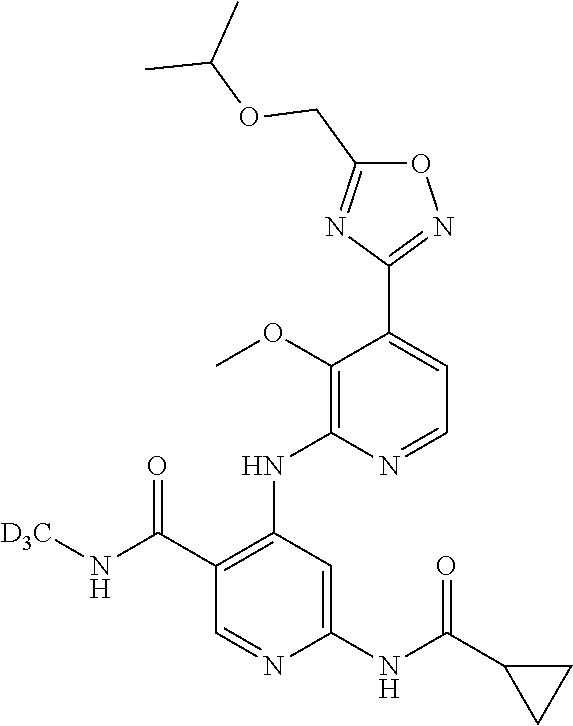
O1C(COC(C)C)=NC(C2=CC=NC(NC3=C(C(N[D3C])=O)C=NC(NC(C4CC4)=O)=C3)=C2OC)=N1
